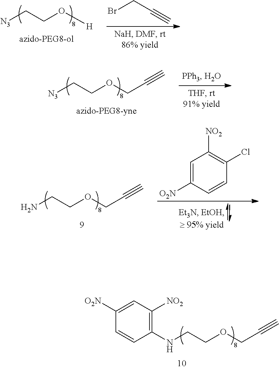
N(CCOCC#C)C1=C([NO2])C=C([O2N])C=C1.[N3]CCO[H].BrCC#C.[N3]CCOCC#C.NCCOCC#C.C1=C([O2N])C=CC(Cl)=C1[NO2]
